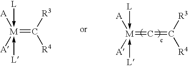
[M](=C=C([R3])[R4])([A])([A])(-[L])-[L].[M](=C([R3])[R4])([A])([A])(-[L])-[L]
